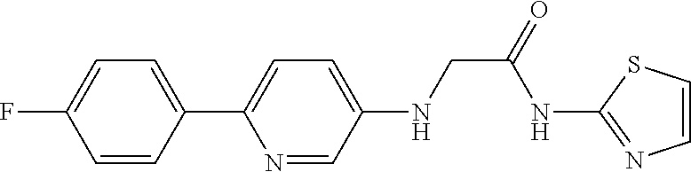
C1(C2=CC=C(NCC(=O)NC3=NC=CS3)C=N2)=CC=C(F)C=C1
